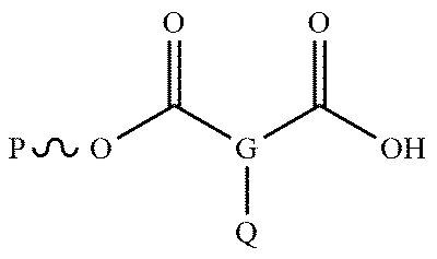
POC([G](C(O)=O)[Q])=O
